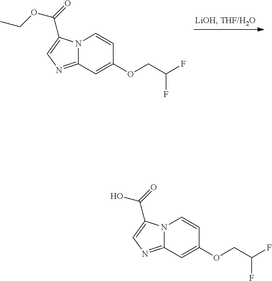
C1=CN2C(=NC=C2C(OCC)=O)C=C1OCC(F)F.C1=CN2C(=NC=C2C(O)=O)C=C1OCC(F)F
